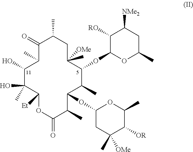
C1(=O)C(C)CC(C)([OMe])C(OC2OC(C)CC([NMe2])C2[RO])C(C)C(OC2CC(C)([OMe])C([OR])C(C)O2)C(C)C(=O)OC([Et])C(O)(C)C(O)C1C
